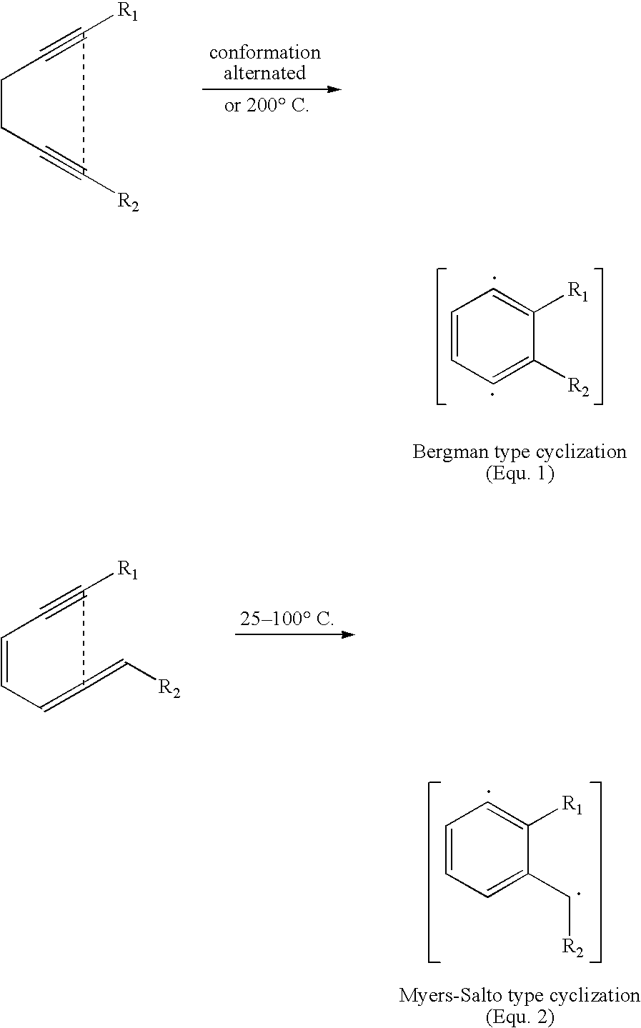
C1CC#C([R2])C([R1])#C1.C1=CC=C([R2])C([R1])=C1.C1=CC=C(=C[R2])C([R1])#C1.C1=CC=C(C[R2])C([R1])=C1
